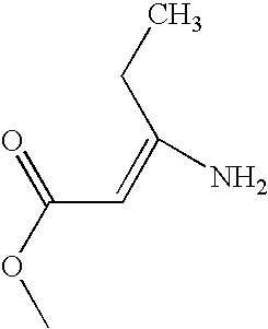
O=C(C=C(CC)N)OC
